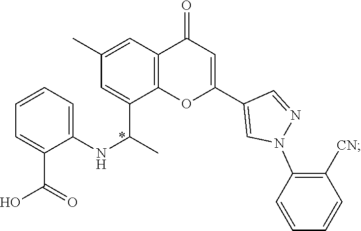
C1=C(C)C=C(C(C)NC2=CC=CC=C2C(O)=O)C2=C1C(=O)C=C(C1=CN(C3=C([CN])C=CC=C3)N=C1)O2
